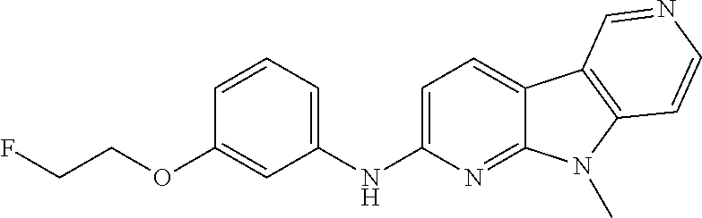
C1(NC2=CC=C3C(=N2)N(C)C2=C3C=NC=C2)=CC=CC(OCCF)=C1
